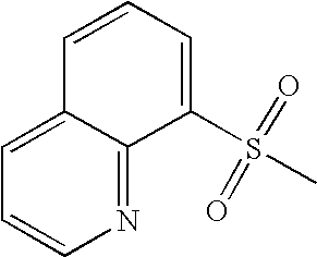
C1=C(S(C)(=O)=O)C2=NC=CC=C2C=C1
